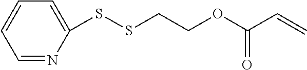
C1=C(SSCCOC(C=C)=O)N=CC=C1
